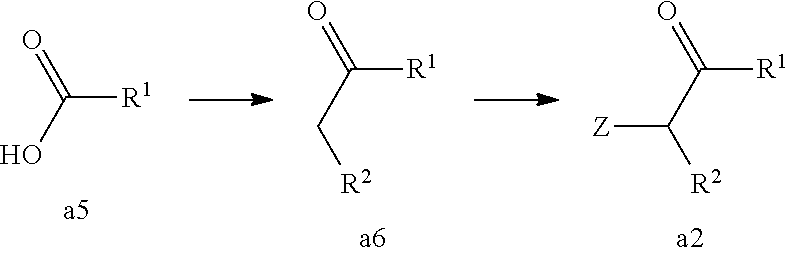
C([R1])(O)=O.C([R1])(C([R2])[Z])=O.C([R1])(C[R2])=O
